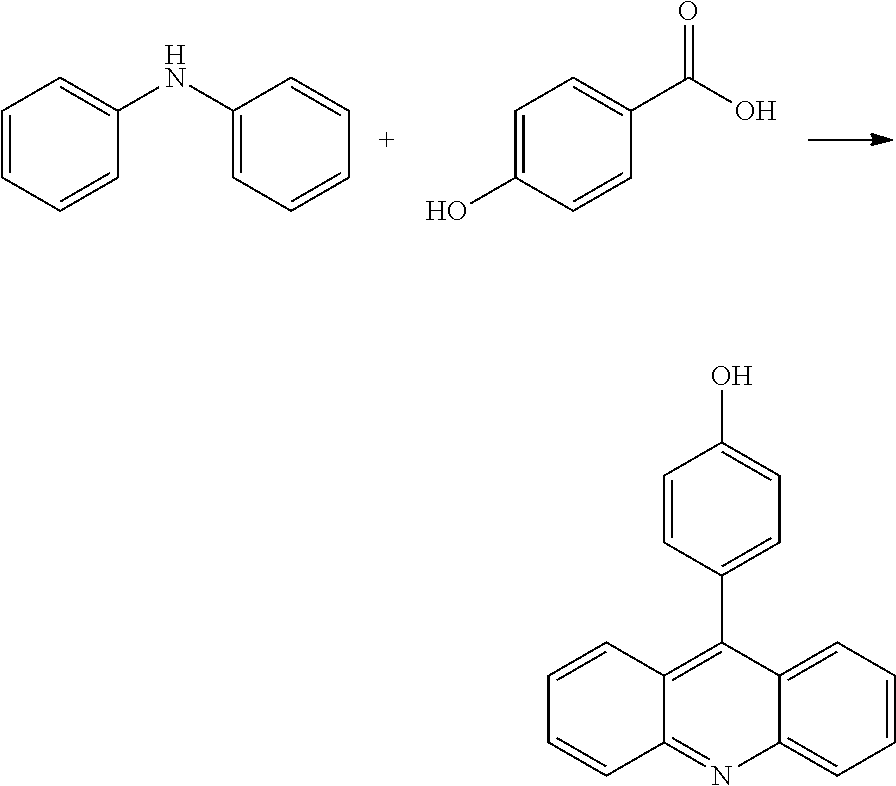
C1=CC=CC(NC2=CC=CC=C2)=C1.OC1=CC=C(C(O)=O)C=C1.C1=CC2=C(C3=CC=C(O)C=C3)C3=CC=CC=C3N=C2C=C1
